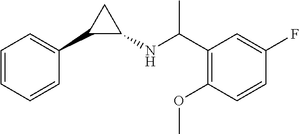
C1=CC=CC(C2C(NC(C3=C(OC)C=CC(F)=C3)C)C2)=C1
